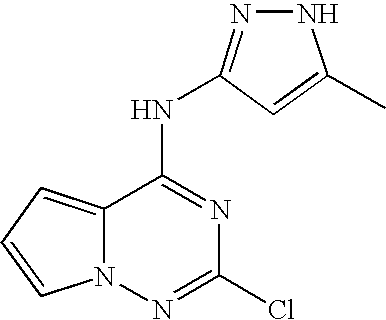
C12=CC=CN1N=C(Cl)N=C2NC1=NNC(C)=C1
